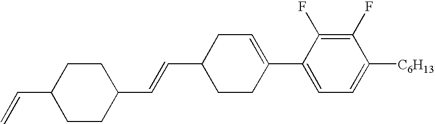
C1(F)=C(F)C(C2=CCC(C=CC3CCC(C=C)CC3)CC2)=CC=C1[C6H13]
